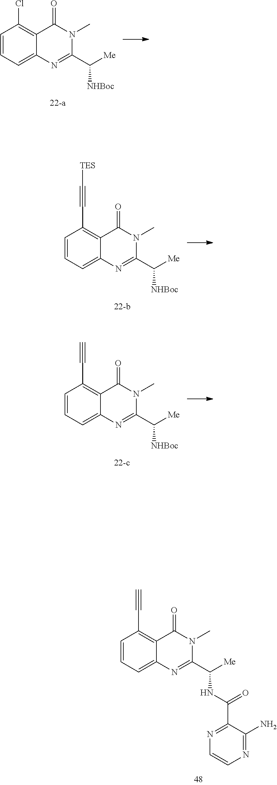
C1=CC=C2C(=C1Cl)C(=O)N(C)C(C([Me])[NHBoc])=N2.C1=CC=C2C(=C1C#C[TES])C(=O)N(C)C(C([Me])[NHBoc])=N2.C1=CC=C2C(=C1C#C)C(=O)N(C)C(C([Me])[NHBoc])=N2.C1=CC=C2C(=C1C#C)C(=O)N(C)C(C([Me])NC(C1=NC=CN=C1N)=O)=N2
